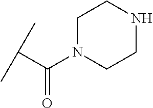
C(C(C)C)(N1CCNCC1)=O
